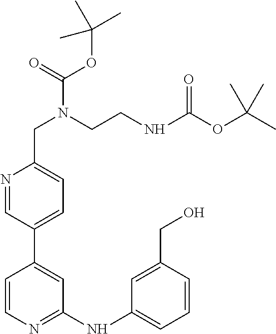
C1=CN=C(NC2=CC=CC(CO)=C2)C=C1C1=CC=C(CN(CCNC(OC(C)(C)C)=O)C(OC(C)(C)C)=O)N=C1
